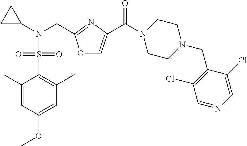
C1(C)=CC(OC)=CC(C)=C1S(N(C1CC1)CC1=NC(C(N2CCN(CC3=C(Cl)C=NC=C3Cl)CC2)=O)=CO1)(=O)=O
